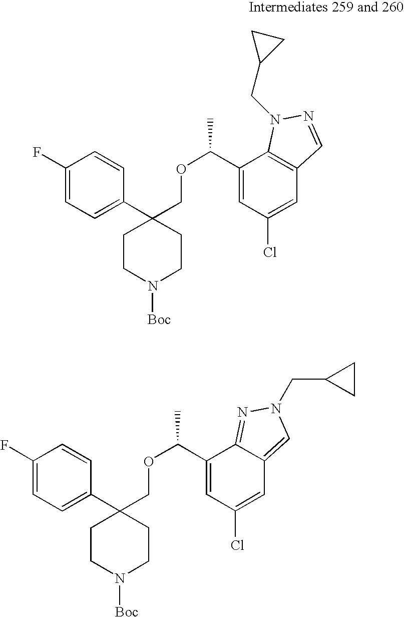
C1(C2(COC(C)C3=CC(Cl)=CC4=C3N(CC3CC3)N=C4)CCN([Boc])CC2)=CC=C(F)C=C1.C1(C2(COC(C)C3=CC(Cl)=CC4=CN(CC5CC5)N=C34)CCN([Boc])CC2)=CC=C(F)C=C1
